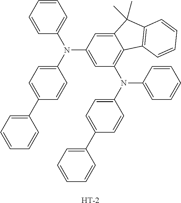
C1=CC=C(C2=CC=C(N(C3=CC=CC=C3)C3=CC(N(C4=CC=C(C5=CC=CC=C5)C=C4)C4=CC=CC=C4)=C4C(=C3)C(C)(C)C3=C4C=CC=C3)C=C2)C=C1.[H]
